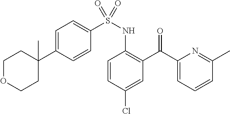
C1(C(C2=C(NS(C3=CC=C(C4(C)CCOCC4)C=C3)(=O)=O)C=CC(Cl)=C2)=O)=CC=CC(C)=N1
